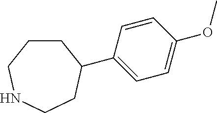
C1CCNCCC1C1=CC=C(OC)C=C1
